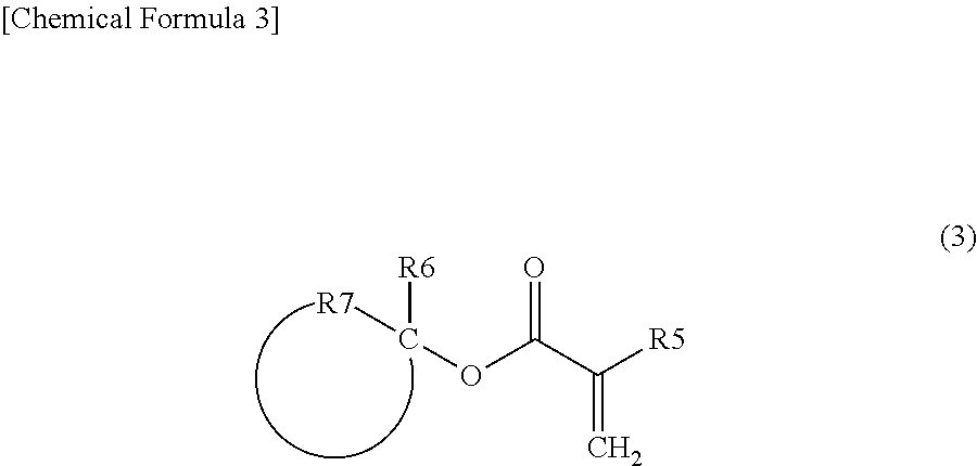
[R7]C(OC(C([R5])=C)=O)[R6]
